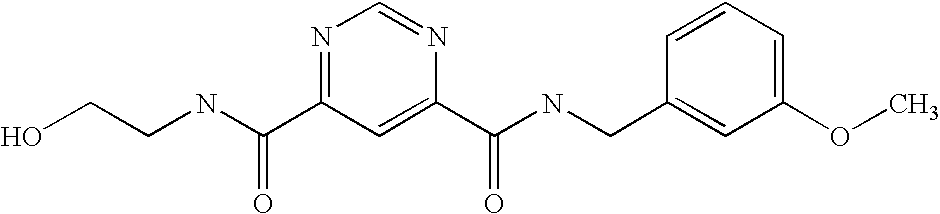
C(NC(=O)C1=NC=NC(C(=O)NCC2=CC(OC)=CC=C2)=C1)CO
